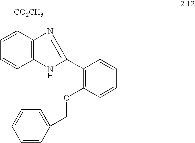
C1=CC2=C(C([CO2CH3])=C1)N=C(C1=C(OCC3=CC=CC=C3)C=CC=C1)N2
